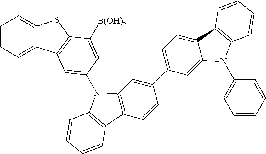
C1=CC=C2C(=C1)SC1=C2C=C(N2C3=C(C=CC(C4=CC=C5C(=C4)N(C4=CC=CC=C4)C4=C5C=CC=C4)=C3)C3=C2C=CC=C3)C=C1[B(OH)2]
